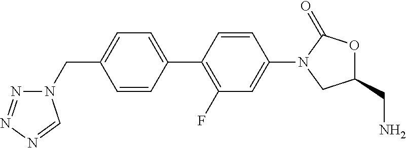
C1=CC(C2=C(F)C=C(N3CC(CN)OC3=O)C=C2)=CC=C1CN1N=NN=C1
